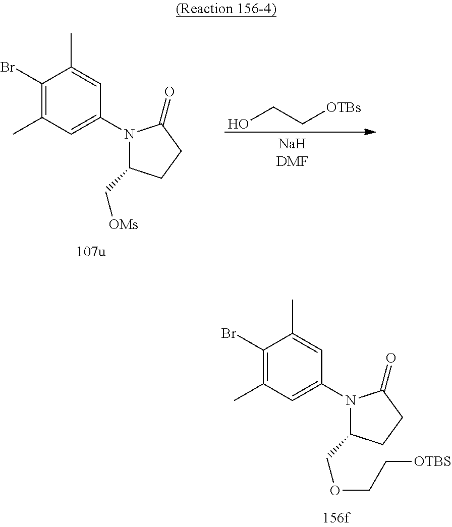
C1(Br)=C(C)C=C(N2C(C[OMs])CCC2=O)C=C1C.OCC[OTBs].C1(Br)=C(C)C=C(N2C(COCC[OTBS])CCC2=O)C=C1C
